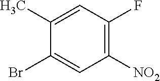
BrC1=CC([NO2])=C(F)C=C1C
